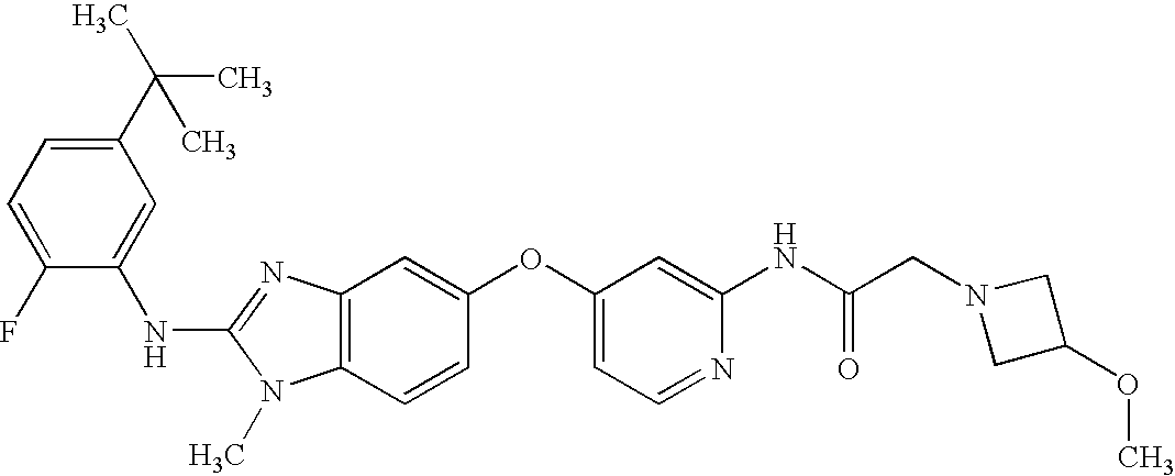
N(C1=NC2=C(N1C)C=CC(OC1=CC=NC(NC(CN3CC(OC)C3)=O)=C1)=C2)C1=CC(C(C)(C)C)=CC=C1F
